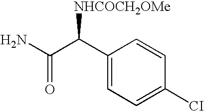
C1(C(C(N)=O)[NHCOCH2OMe])=CC=C([CI])C=C1
